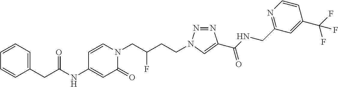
C(NC1=CC(=O)N(CC(CCN2N=NC(C(NCC3=NC=CC(C(F)(F)F)=C3)=O)=C2)F)C=C1)(=O)CC1=CC=CC=C1
